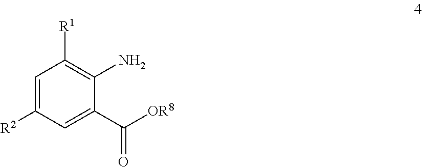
C1=C([R2])C=C(C([OR8])=O)C(N)=C1[R1]
